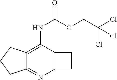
C12=C(N=C3C(=C1NC(=O)OCC(Cl)(Cl)Cl)CCC3)CC2
